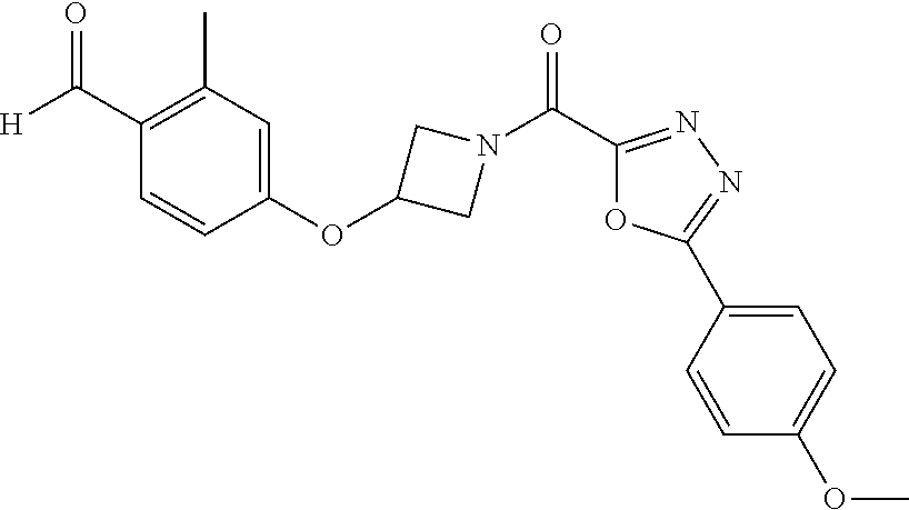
[H]C(C1=C(C)C=C(OC2CN(C(C3=NN=C(C4=CC=C(OC)C=C4)O3)=O)C2)C=C1)=O
